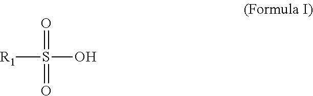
O=S(O)(=O)[R1]
